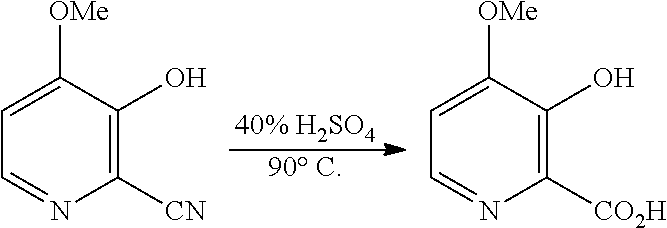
C1=C([OMe])C(O)=C([CN])N=C1.C1=C([OMe])C(O)=C([CO2H])N=C1.[40% H2SO4].[90 C]
